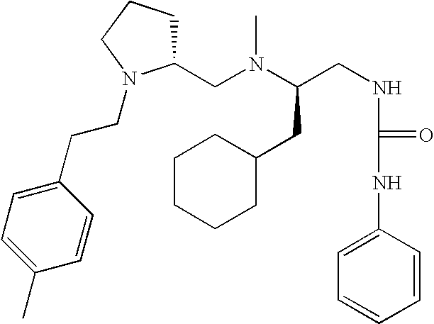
CN(C(CNC(NC1=CC=CC=C1)=O)CC1CCCCC1)CC1CCCN1CCC1=CC=C(C)C=C1
